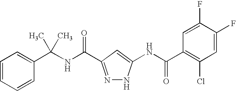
N(C(=O)C1=NNC(NC(C2=C(Cl)C=C(F)C(F)=C2)=O)=C1)C(C1=CC=CC=C1)(C)C
